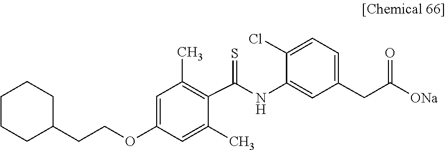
C1=C(NC(C2=C(C)C=C(OCCC3CCCCC3)C=C2C)=S)C(Cl)=CC=C1CC(=O)[ONa]
